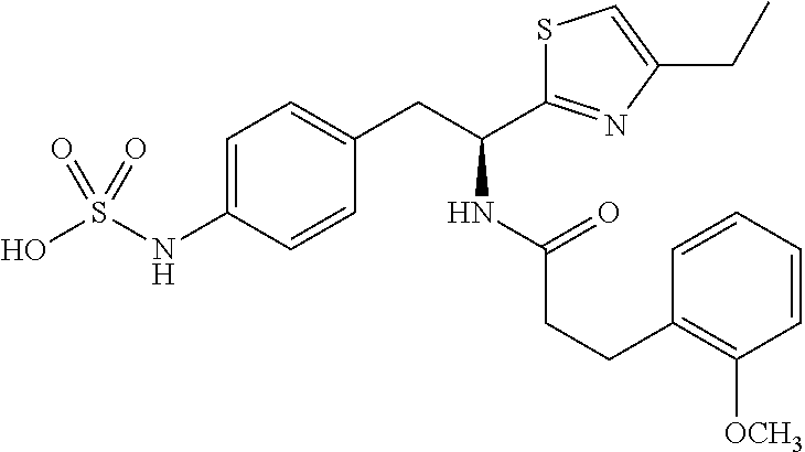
C1=C(NS(O)(=O)=O)C=CC(CC(NC(=O)CCC2=C([OCH3])C=CC=C2)C2=NC(CC)=CS2)=C1
